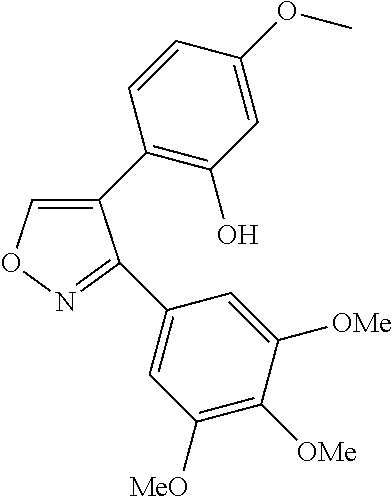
C1(C2=C(O)C=C(OC)C=C2)=CON=C1C1=CC([MeO])=C([OMe])C([OMe])=C1
